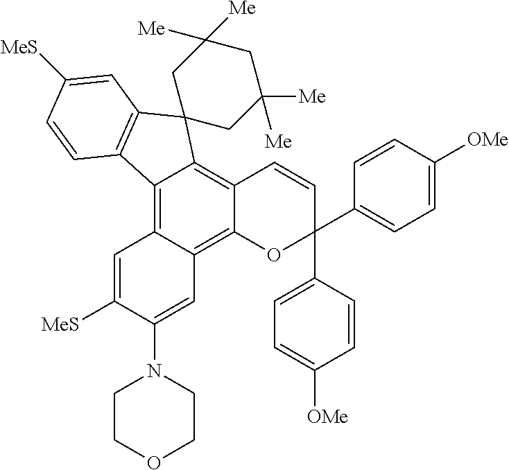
C12=C3C(=C4C(=C1C1(C5=C2C=CC([MeS])=C5)CC([Me])([Me])CC([Me])([Me])C1)C=CC(C1=CC=C([OMe])C=C1)(C1=CC=C([OMe])C=C1)O4)C=C(N1CCOCC1)C([MeS])=C3
